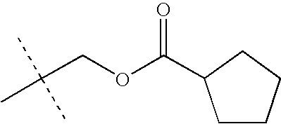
CC(COC(=O)C1CCCC1)(C)C
